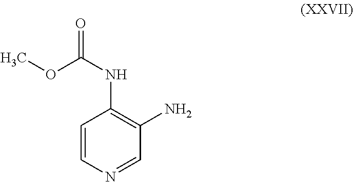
C1=CN=CC(N)=C1NC(OC)=O
